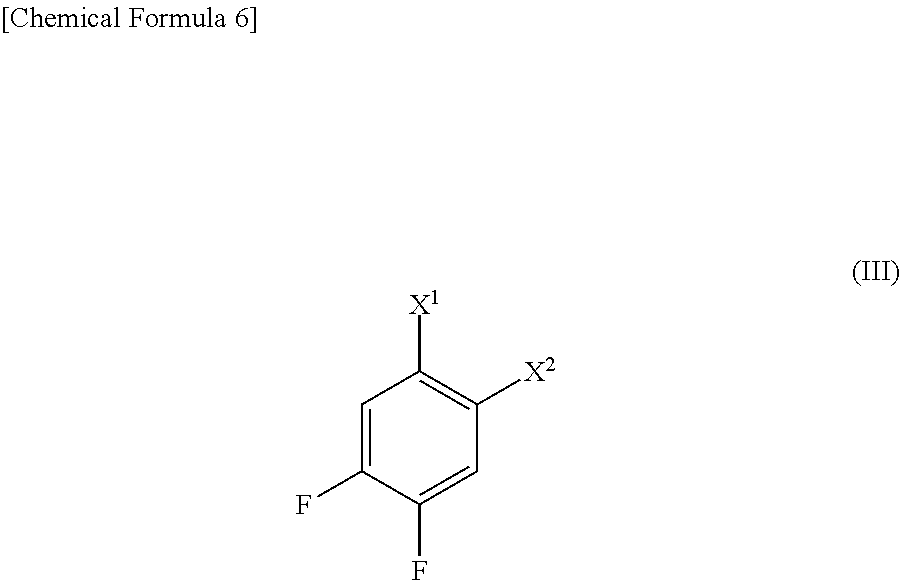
C1=C(F)C(F)=CC([X2])=C1[X1]
